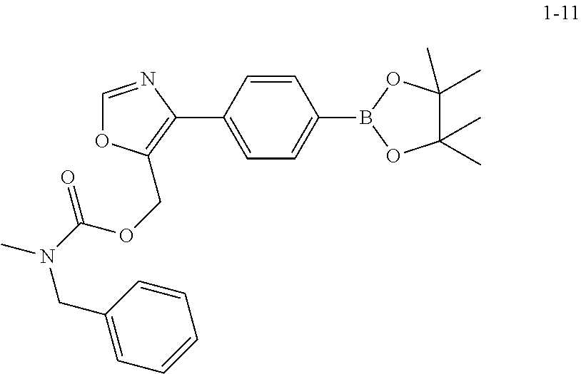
C1=CC(C2=C(COC(N(CC3=CC=CC=C3)C)=O)OC=N2)=CC=C1B1OC(C)(C)C(C)(C)O1
